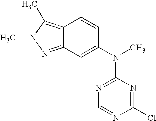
C12=C(C)N(C)N=C1C=C(N(C1=NC=NC(Cl)=N1)C)C=C2
